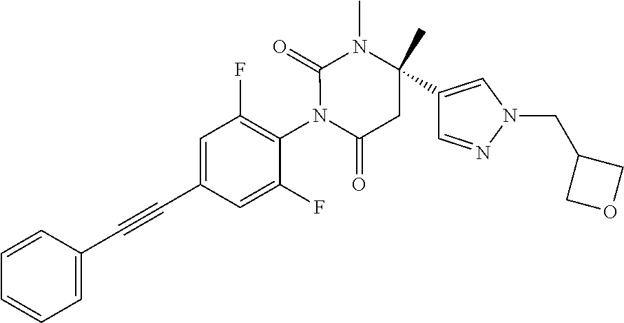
C1=CC(C#CC2=CC(F)=C(N3C(=O)CC(C4=CN(CC5COC5)N=C4)(C)N(C)C3=O)C(F)=C2)=CC=C1
